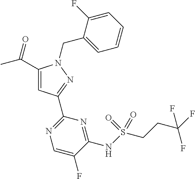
C1(C(C)=O)=CC(C2=NC=C(F)C(NS(CCC(F)(F)F)(=O)=O)=N2)=NN1CC1=CC=CC=C1F
